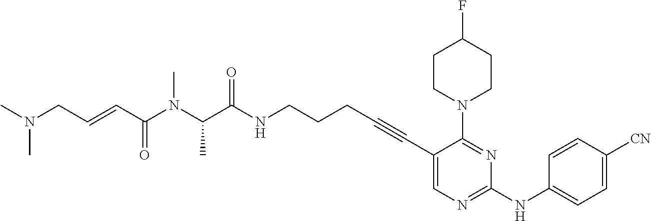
C1(C#CCCCNC(C(N(C(C=CCN(C)C)=O)C)C)=O)=CN=C(NC2=CC=C([CN])C=C2)N=C1N1CCC(F)CC1
